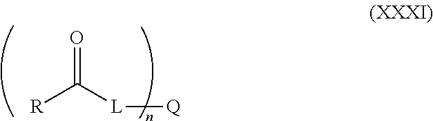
[R]C([L][Q])=O
